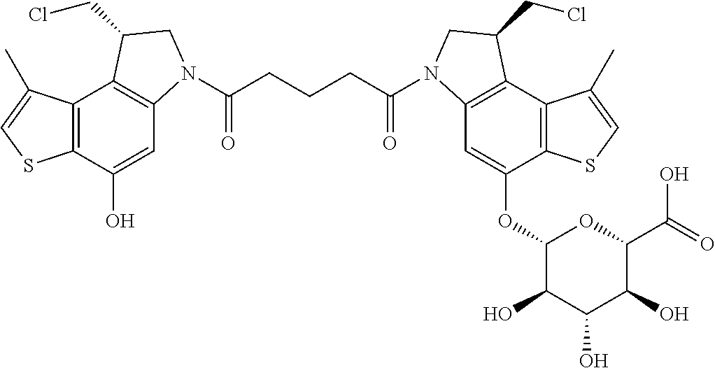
C12=C(C(O)=CC3=C1C(CCl)CN3C(=O)CCCC(=O)N1C3=C(C4=C(C(OC5C(O)C(O)C(O)C(C(=O)O)O5)=C3)SC=C4C)C(CCl)C1)SC=C2C
